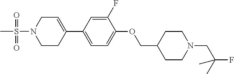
C1=C(C2=CC=C(OCC3CCN(CC(F)(C)C)CC3)C(F)=C2)CCN(S(C)(=O)=O)C1
